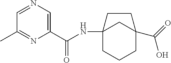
C12(NC(C3=CN=CC(C)=N3)=O)CCCC(C(=O)O)(C1)CC2
